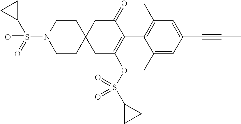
C1(C)=CC(C#CC)=CC(C)=C1C1=C(OS(C2CC2)(=O)=O)CC2(CC1=O)CCN(S(=O)(=O)C1CC1)CC2
